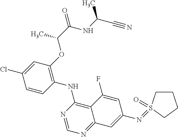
C1=CC(NC2=C3C(=NC=N2)C=C(N=S2(=O)CCCC2)C=C3F)=C(OC(C(NC(C#N)C)=O)C)C=C1Cl
